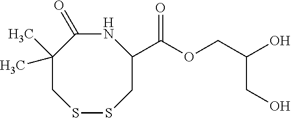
N1C(=O)C(C)(C)CSSCC1C(=O)OCC(O)CO
